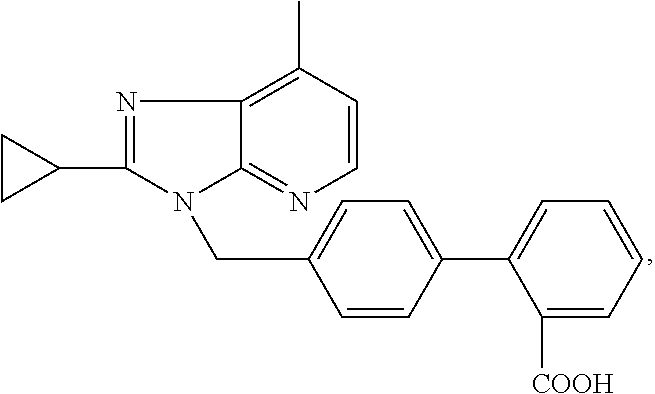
C1(C2CC2)=NC2=C(C)C=CN=C2N1CC1=CC=C(C2=CC=CC=C2[COOH])C=C1
